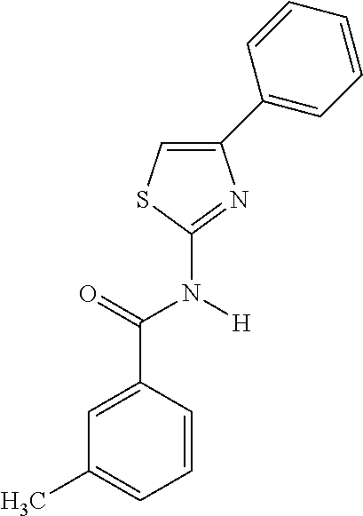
C1(C2=CC=CC=C2)=CSC(N([H])C(=O)C2=CC(C)=CC=C2)=N1
